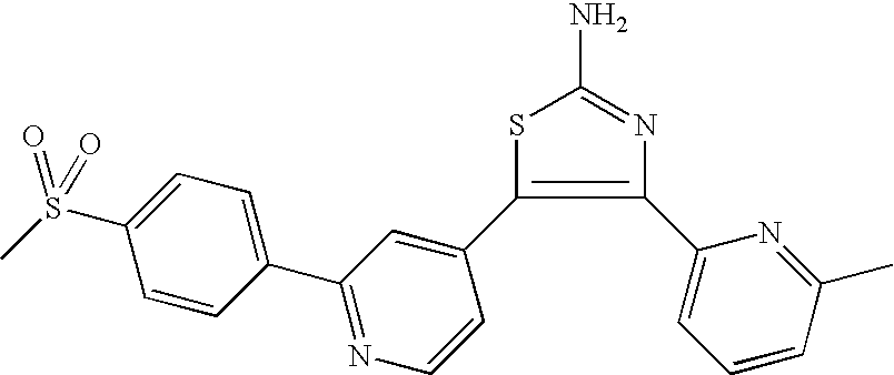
N1=C(N)SC(C2=CC(C3=CC=C(S(=O)(C)=O)C=C3)=NC=C2)=C1C1=CC=CC(C)=N1
